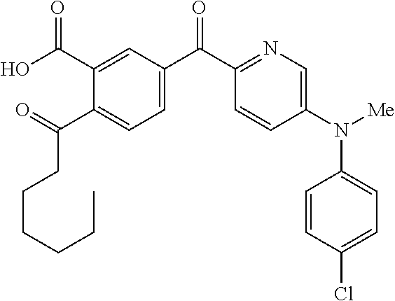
O=C(C1=CC=C(C(C2=NC=C(N([Me])C3=CC=C(Cl)C=C3)C=C2)=O)C=C1C(O)=O)CCCCCC
